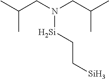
N([Si]CC[Si])(CC(C)C)CC(C)C
